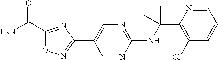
N(C(C1=C(Cl)C=CC=N1)(C)C)C1=NC=C(C2=NOC(C(N)=O)=N2)C=N1
